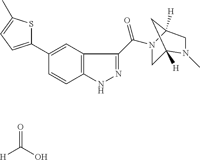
C(=O)(C1=NNC2=C1C=C(C1=CC=C(C)S1)C=C2)N1CC2([H])N(C)CC1([H])C2.[H]C(=O)O
